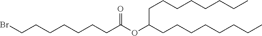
BrCCCCCCCC(OC(CCCCCCCC)CCCCCCCC)=O
